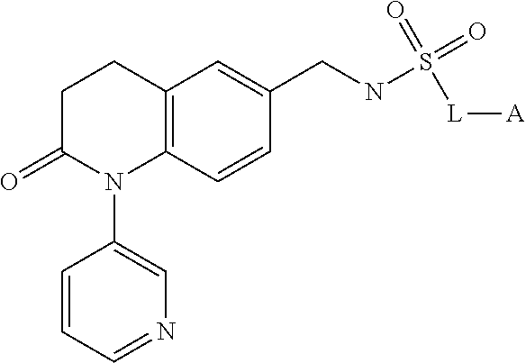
C1C(=O)N(C2=CN=CC=C2)C2=C(C1)C=C(CNS(=O)(=O)[L][A])C=C2
